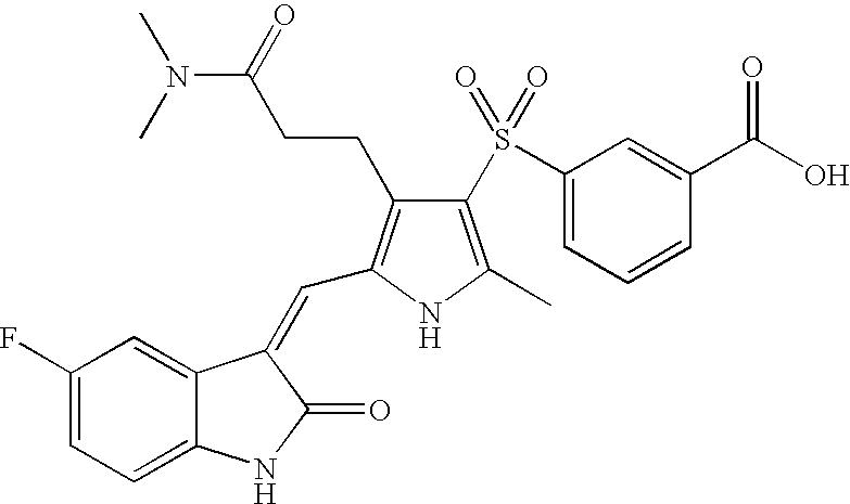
C1(F)=CC=C2C(=C1)C(=CC1=C(CCC(N(C)C)=O)C(S(C3=CC=CC(C(O)=O)=C3)(=O)=O)=C(C)N1)C(=O)N2
